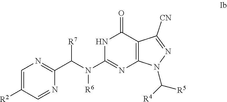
C1=C([R2])C=NC(C(N(C2=NC3=C(C(=O)N2)C([CN])=NN3C([R4])[R5])[R6])[R7])=N1
